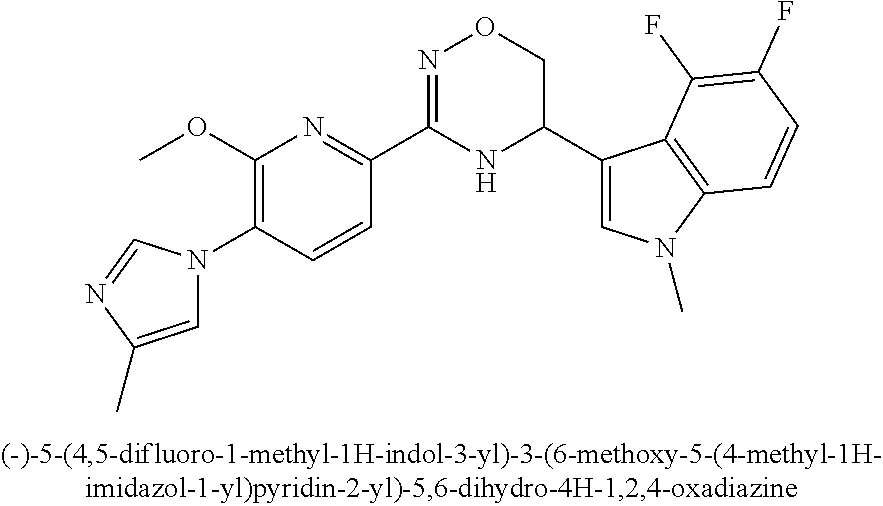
C1(OC)=C(N2C=C(C)N=C2)C=CC(C2=NOCC(C3=CN(C)C4=C3C(F)=C(F)C=C4)N2)=N1
